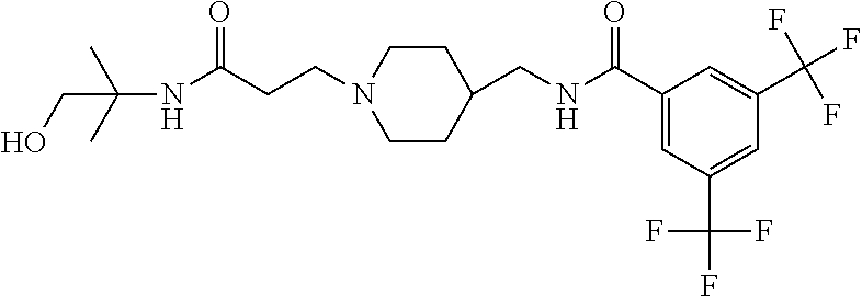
C1(CNC(C2=CC(C(F)(F)F)=CC(C(F)(F)F)=C2)=O)CCN(CCC(NC(C)(C)CO)=O)CC1
